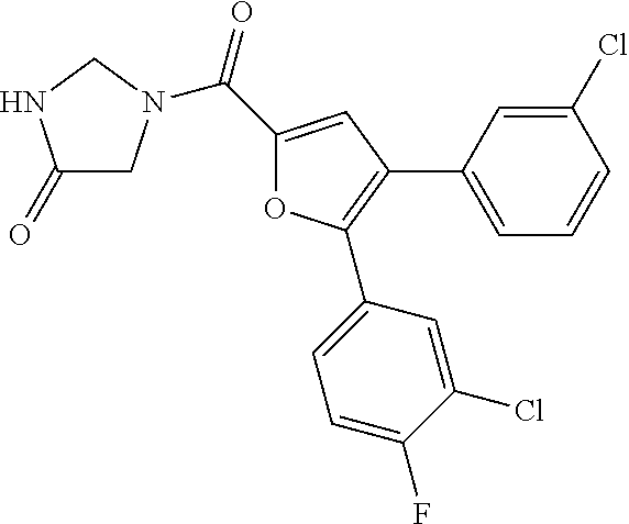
C1(C(=O)N2CC(=O)NC2)=CC(C2=CC=CC(Cl)=C2)=C(C2=CC=C(F)C(Cl)=C2)O1
